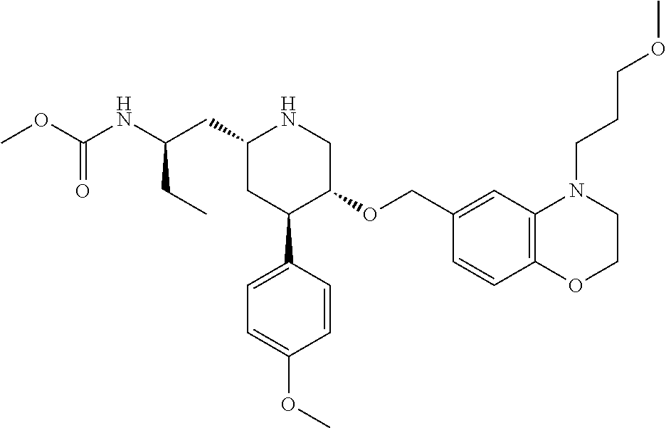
C1(CC(NC(OC)=O)CC)CC(C2=CC=C(OC)C=C2)C(OCC2=CC3=C(C=C2)OCCN3CCCOC)CN1
